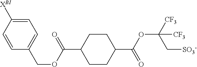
C1=C([XBI])C=CC(COC(C2CCC(C(OC([CF3])(C[SO3-])[CF3])=O)CC2)=O)=C1
